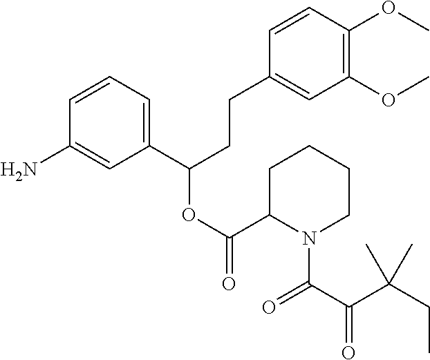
C1=CC(N)=CC(C(CCC2=CC(OC)=C(OC)C=C2)OC(C2N(C(C(C(C)(CC)C)=O)=O)CCCC2)=O)=C1
